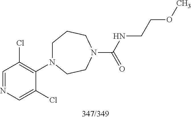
C1=NC=C(Cl)C(N2CCCN(C(NCCOC)=O)CC2)=C1Cl
